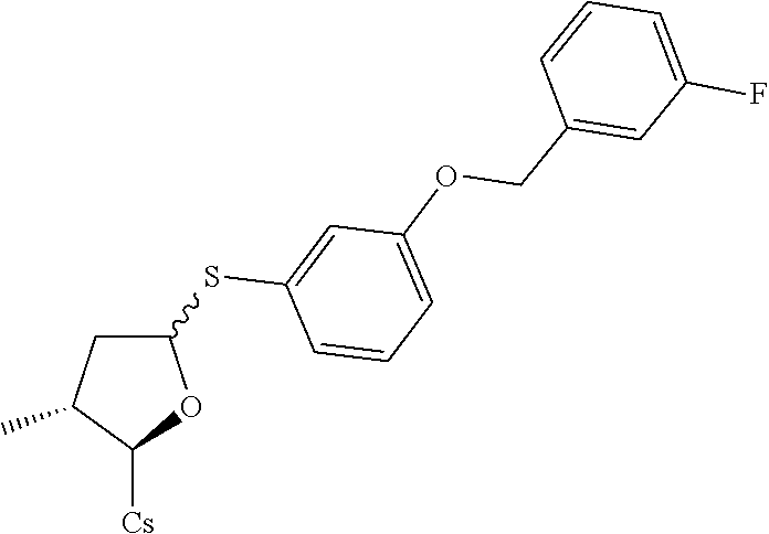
C1(SC2=CC(OCC3=CC(F)=CC=C3)=CC=C2)CC(C)C([Cs])O1
